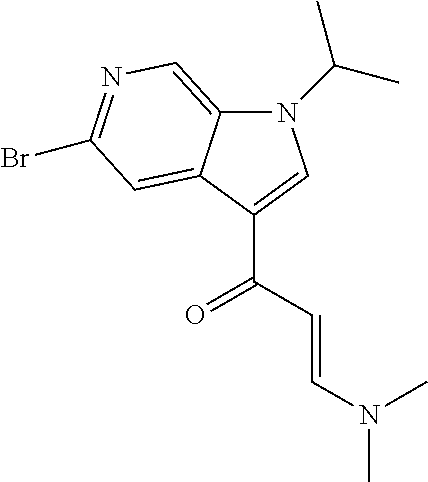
C1(C(C=CN(C)C)=O)=CN(C(C)C)C2=CN=C(Br)C=C12
